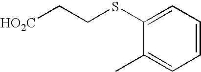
C1(SCC[HO2C])=CC=CC=C1C
